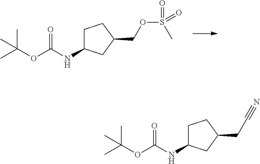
CC(OC(NC1CCC(COS(C)(=O)=O)C1)=O)(C)C.CC(OC(NC1CCC(CC#N)C1)=O)(C)C
